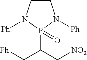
C1CN([Ph])P(C(C[NO2])C[Ph])(=O)N1[Ph]
